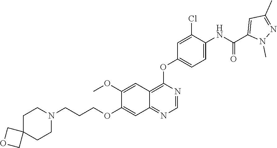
C1C2(CCN(CCCOC3=CC4=NC=NC(OC5=CC=C(NC(=O)C6=CC(C)=NN6C)C(Cl)=C5)=C4C=C3OC)C1)COC2
